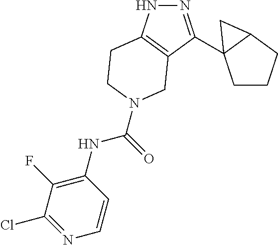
N1=C(C23CCCC2C3)C2=C(N1)CCN(C(NC1=C(F)C(Cl)=NC=C1)=O)C2
